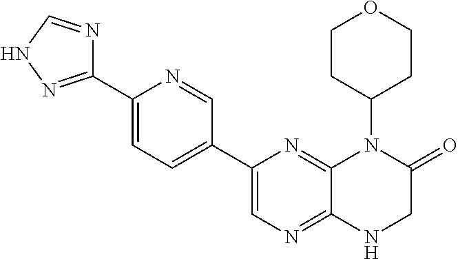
C1(C2=NNC=N2)=CC=C(C2=CN=C3C(=N2)N(C2CCOCC2)C(=O)CN3)C=N1
